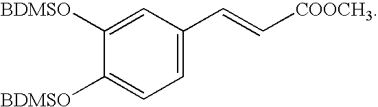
C1([BDMSO])=CC(C=C[COOCH3])=CC=C1[BDMSO]
